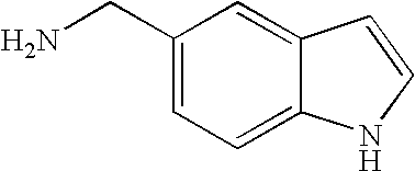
C1=C2C(=CC=C1CN)NC=C2
